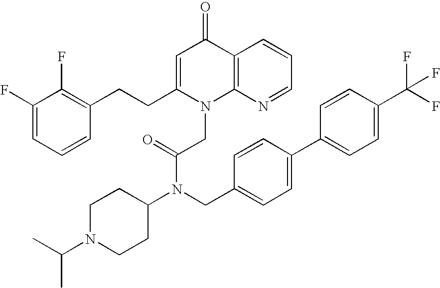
C1=C(CCC2=C(F)C(F)=CC=C2)N(CC(N(C2CCN(C(C)C)CC2)CC2=CC=C(C3=CC=C(C(F)(F)F)C=C3)C=C2)=O)C2=C(C1=O)C=CC=N2
